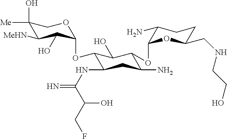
C1(O)([Me])C([MeHN])C(O)C(OC2C(NC(=N)C(CF)O)CC(N)C(OC3C(N)CCC(CNCCO)O3)C2O)OC1
